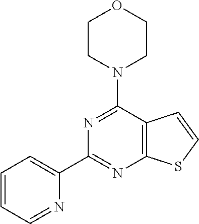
C1=CC=NC(C2=NC3=C(C(N4CCOCC4)=N2)C=CS3)=C1
